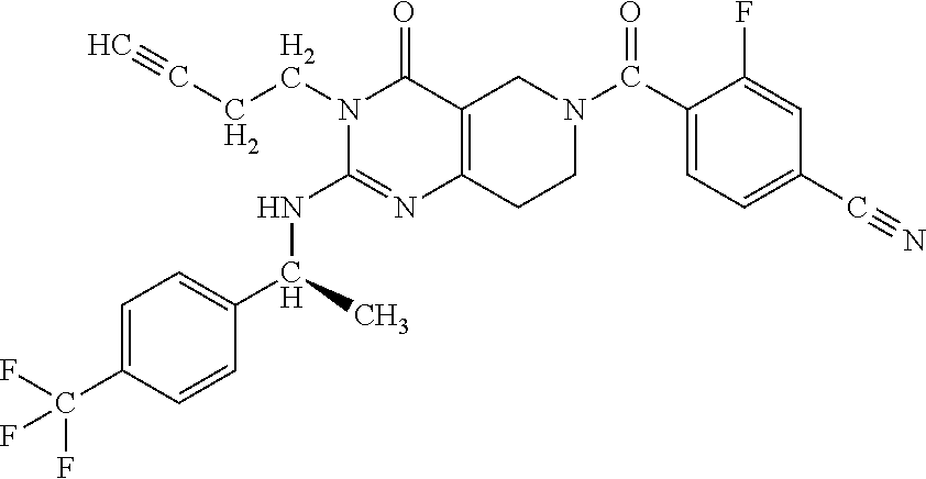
C1=C(C(F)(F)F)C=CC(C(C)NC2=NC3=C(C(=O)N2CCC#C)CN(C(C2=CC=C(C#N)C=C2F)=O)CC3)=C1
